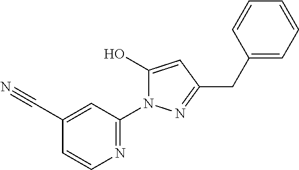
N1=C(N2C(O)=CC(CC3=CC=CC=C3)=N2)C=C(C#N)C=C1
